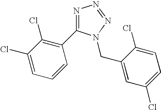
N1=C(C2=C(Cl)C(Cl)=CC=C2)N(CC2=CC(Cl)=CC=C2Cl)N=N1
